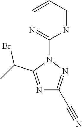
C1(C#N)=NN(C2=NC=CC=N2)C(C(C)Br)=N1
